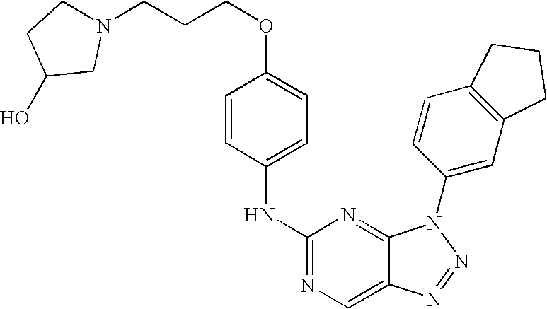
N(C1=NC=C2C(=N1)N(C1=CC3=C(C=C1)CCC3)N=N2)C1=CC=C(OCCCN2CCC(O)C2)C=C1
